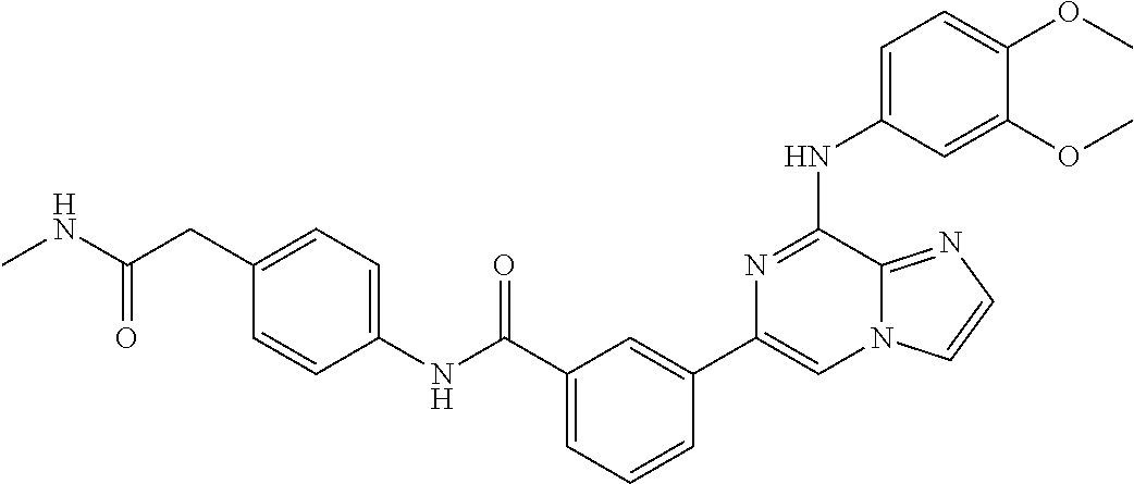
C1=C(NC2=NC(C3=CC(C(=O)NC4=CC=C(CC(NC)=O)C=C4)=CC=C3)=CN3C2=NC=C3)C=C(OC)C(OC)=C1
